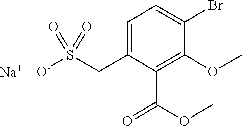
S(CC1=CC=C(Br)C(OC)=C1C(OC)=O)(=O)(=O)[O-].[Na]
